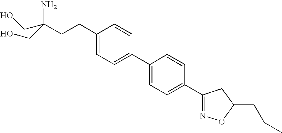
C(N)(CO)(CCC1=CC=C(C2=CC=C(C3=NOC(CCC)C3)C=C2)C=C1)CO
